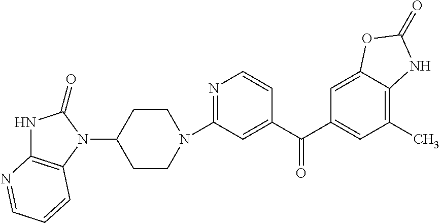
C1(N2CCC(N3C4=C(NC3=O)N=CC=C4)CC2)=NC=CC(C(C2=CC(C)=C3C(=C2)OC(=O)N3)=O)=C1
